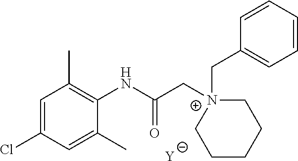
[Y].C1=C(Cl)C=C(C)C(NC(C[N+]2(CC3=CC=CC=C3)CCCCC2)=O)=C1C
